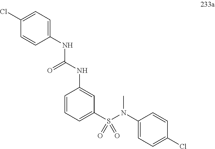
C1(Cl)=CC=C(NC(=O)NC2=CC(S(N(C3=CC=C(Cl)C=C3)C)(=O)=O)=CC=C2)C=C1
